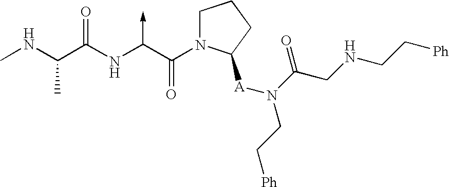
C(NC)(C(NC(C(N1CCCC1[A]N(C(=O)CNCC[Ph])CC[Ph])=O)->C)=O)C
